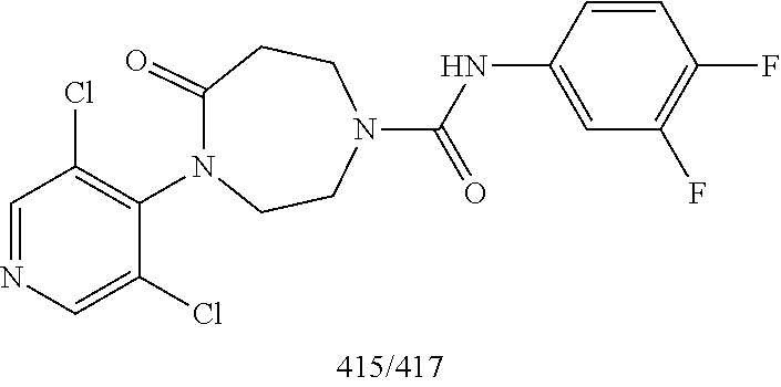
C1=CC(F)=C(F)C=C1NC(=O)N1CCN(C2=C(Cl)C=NC=C2Cl)C(=O)CC1
